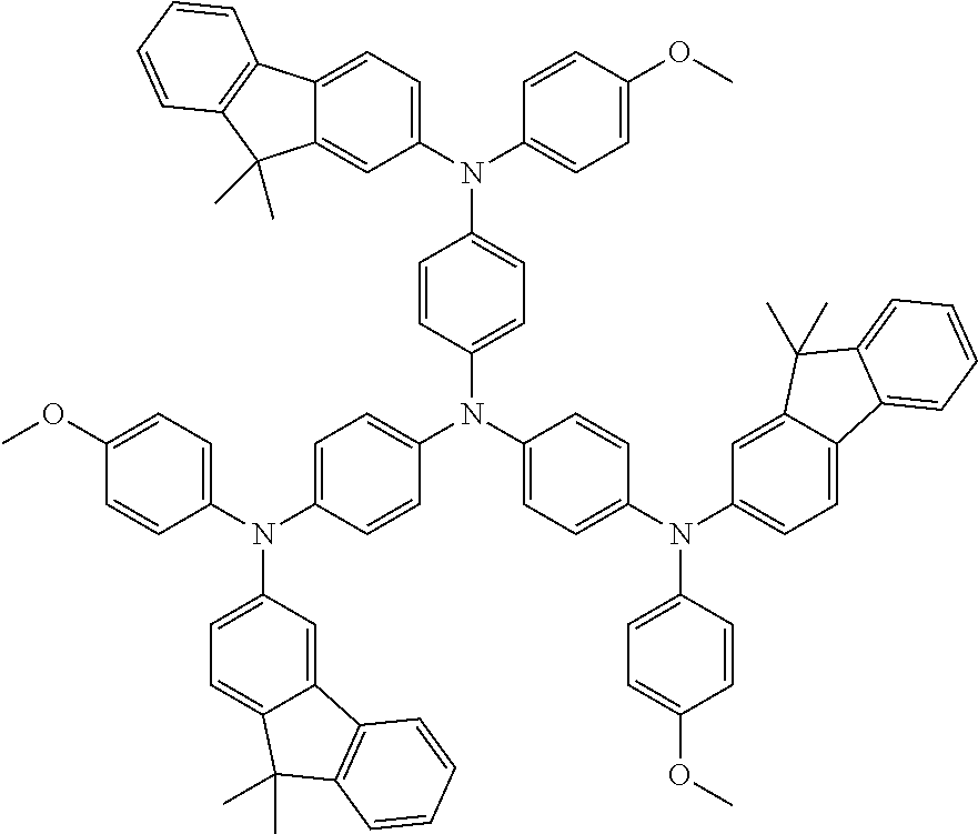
C1(OC)=CC=C(N(C2=CC=C(N(C3=CC=C(N(C4=CC=C5C(=C4)C(C)(C)C4=CC=CC=C54)C4=CC=C(OC)C=C4)C=C3)C3=CC=C(N(C4=CC=C5C(=C4)C(C)(C)C4=C5C=CC=C4)C4=CC=C(OC)C=C4)C=C3)C=C2)C2=CC=C3C(=C2)C2=C(C3(C)C)C=CC=C2)C=C1
